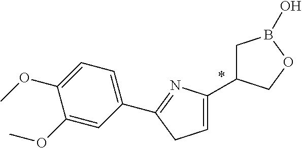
C1(C2=NC(C3CB(O)OC3)=CC2)=CC=C(OC)C(OC)=C1
